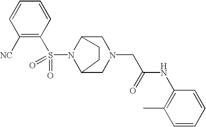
C1(S(N2C3CN(CC(=O)NC4=C(C)C=CC=C4)CC2CC3)(=O)=O)=C([NC])C=CC=C1
